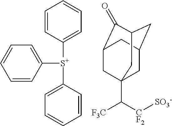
C1=CC([S+](C2=CC=CC=C2)C2=CC=CC=C2)=CC=C1.C1C2CC3C(=O)C(CC1(C([CF2][SO3-])[F3C])C3)C2
